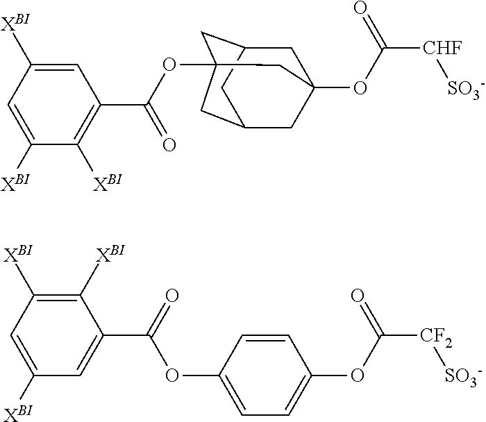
C1=C([XBI])C=C([XBI])C([XBI])=C1C(OC12CC3CC(OC(=O)[CHF][SO3-])(CC(C1)C3)C2)=O.C1([XBI])=C([XBI])C=C([XBI])C=C1C(=O)OC1=CC=C(OC(=O)[CF2][SO3-])C=C1
